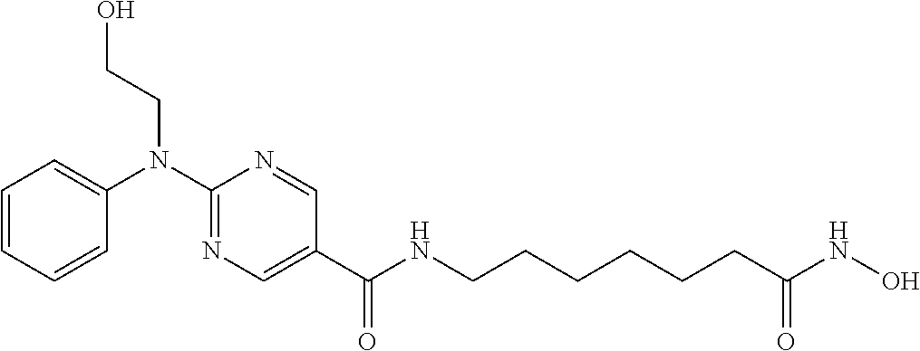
C1(N(C2=CC=CC=C2)CCO)=NC=C(C(=O)NCCCCCCC(NO)=O)C=N1
